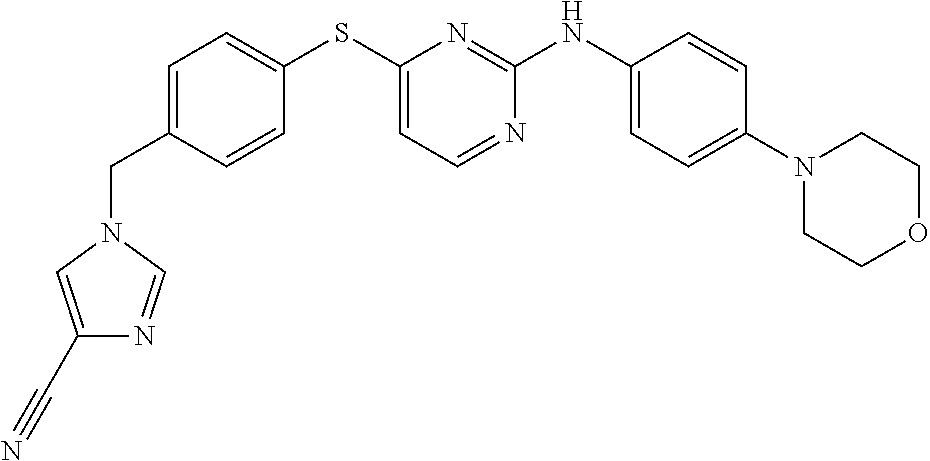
C1(N2CCOCC2)=CC=C(NC2=NC(SC3=CC=C(CN4C=C(C#N)N=C4)C=C3)=CC=N2)C=C1
